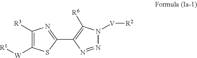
C1([R3])=C([W][R1])SC(C2=C([R6])N([V][R2])N=N2)=N1
